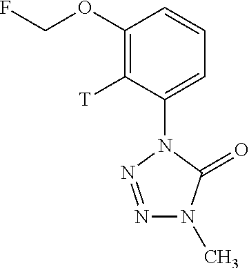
C1(OCF)=C([T])C(N2N=NN(C)C2=O)=CC=C1
